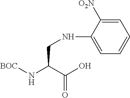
C1=C(NCC(C(O)=O)N[BOC])C([O2N])=CC=C1
